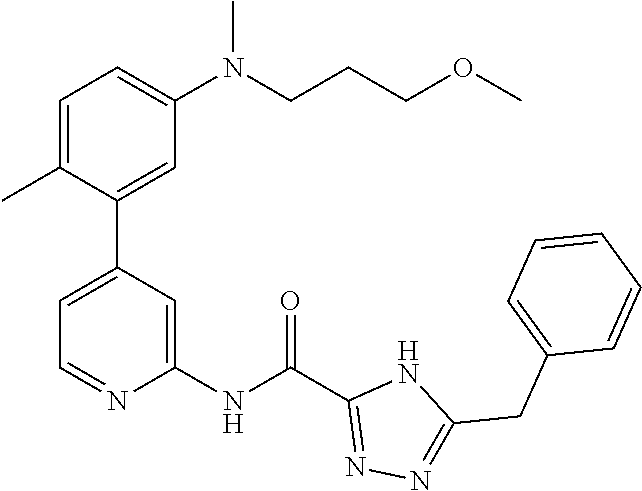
CN(C1=CC=C(C)C(C2=CC=NC(NC(C3=NN=C(CC4=CC=CC=C4)N3)=O)=C2)=C1)CCCOC
